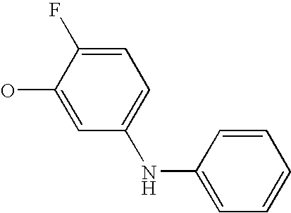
C1(O)=CC(NC2=CC=CC=C2)=CC=C1F
